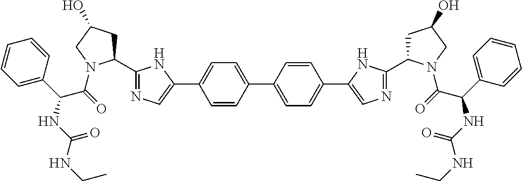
C1=CC(C2=CC=C(C3=CN=C(C4CC(O)CN4C(=O)C(C4=CC=CC=C4)NC(NCC)=O)N3)C=C2)=CC=C1C1=CN=C(C2CC(O)CN2C(=O)C(C2=CC=CC=C2)NC(NCC)=O)N1
